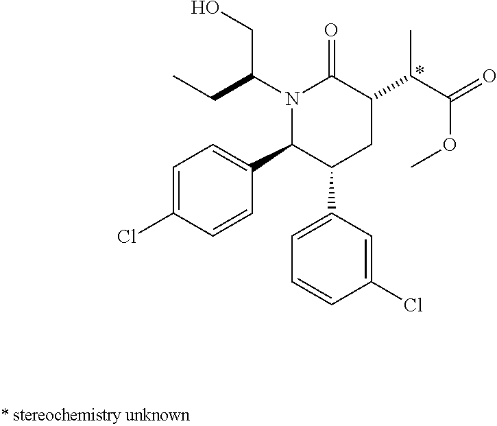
OCC(N1C(C2=CC=C(Cl)C=C2)C(C2=CC=CC(Cl)=C2)CC(C(C(=O)OC)C)C1=O)CC
